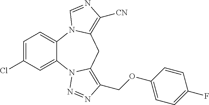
C12=CC=C(Cl)C=C1N1C(=C(COC3=CC=C(F)C=C3)N=N1)CC1=C([CN])N=CN21
